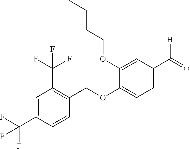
C1(C(=O)[H])=CC=C(OCC2=C(C(F)(F)F)C=C(C(F)(F)F)C=C2)C(OCCCC)=C1
